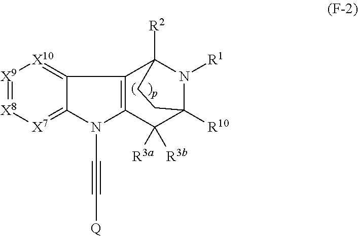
C12=[X10][X9]=[X8][X7]=C1N(C#C[Q])C1=C2C2([R2])N([R1])C([R10])(C1([R3a])[R3b])CC2
